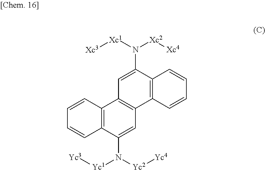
C1=C(N([Xc2][Xc4])[Xc1][Xc3])C2=C(C3=C1C1=C(C(N([Yc2][Yc4])[Yc1][Yc3])=C3)C=CC=C1)C=CC=C2
